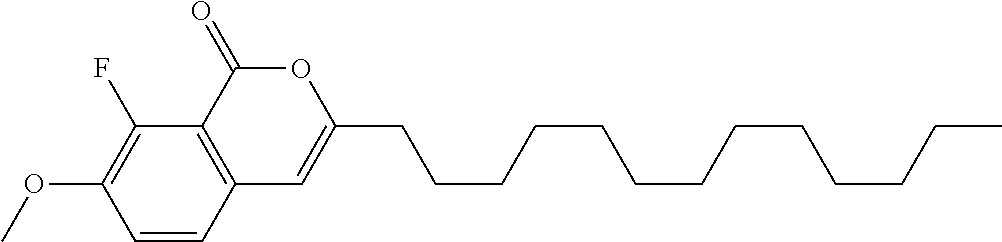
C1=CC2=C(C(F)=C1OC)C(=O)OC(CCCCCCCCCCCCC)=C2
